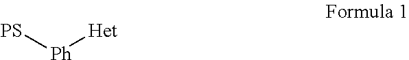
[PS][Ph][Het]
